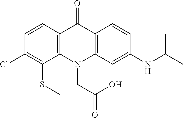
C12=C(N(CC(=O)O)C3=C(C1=O)C=CC(NC(C)C)=C3)C(SC)=C(Cl)C=C2
